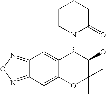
C1=C2C(=CC3=NON=C13)OC(C)(C)C(O)C2N1C(=O)CCCC1
